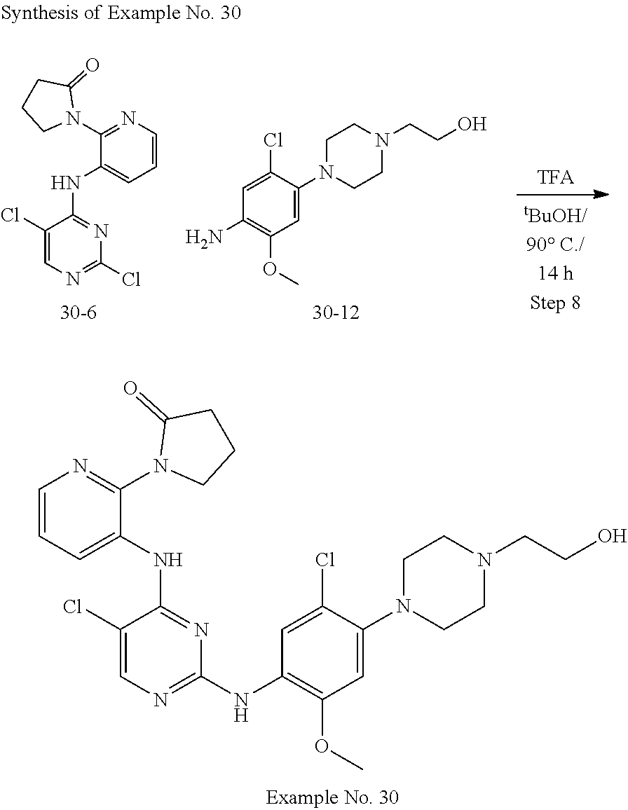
C1(Cl)=CN=C(NC2=C(OC)C=C(N3CCN(CCO)CC3)C(Cl)=C2)N=C1NC1=CC=CN=C1N1CCCC1=O.C1=CC=C(NC2=NC(Cl)=NC=C2Cl)C(N2CCCC2=O)=N1.C1(N2CCN(CCO)CC2)=CC(OC)=C(N)C=C1Cl
